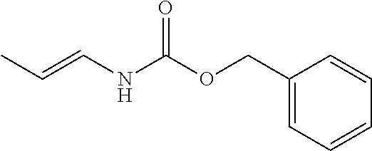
C1(COC(NC=CC)=O)=CC=CC=C1
